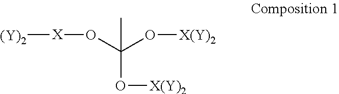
C(O[X(Y)2])(O[X(Y)2])(O[X][(Y)2])C
